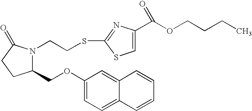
C1(COC2=CC=C3C(=C2)C=CC=C3)N(CCSC2=NC(C(OCCCC)=O)=CS2)C(=O)CC1
